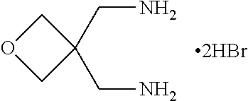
C1OCC1(CN)CN.[2HBr]
